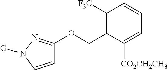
C1=CN([G])N=C1OCC1=C([F3C])C=CC=C1[CO2CH2CH3]
